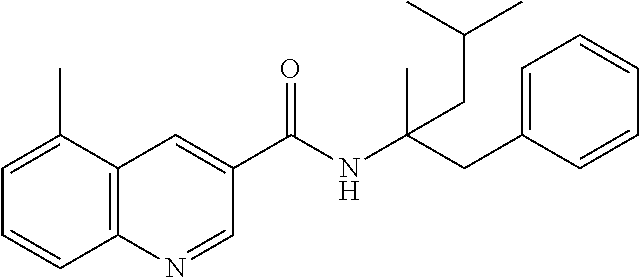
C1=C(C)C2=C(C=C1)N=CC(C(NC(CC1=CC=CC=C1)(C)CC(C)C)=O)=C2
